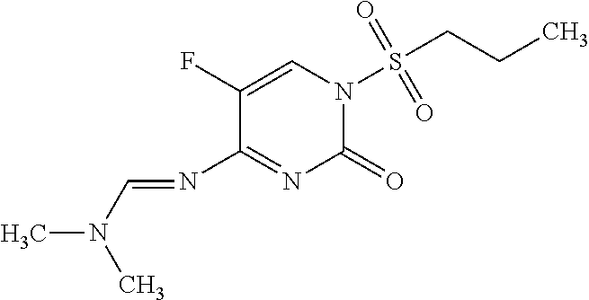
C1(F)=CN(S(CCC)(=O)=O)C(=O)N=C1N=CN(C)C
